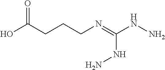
C(CN=C(NN)NN)CC(O)=O
